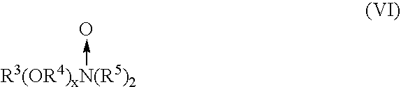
O-[R3(OR4)xN(R5)2]
